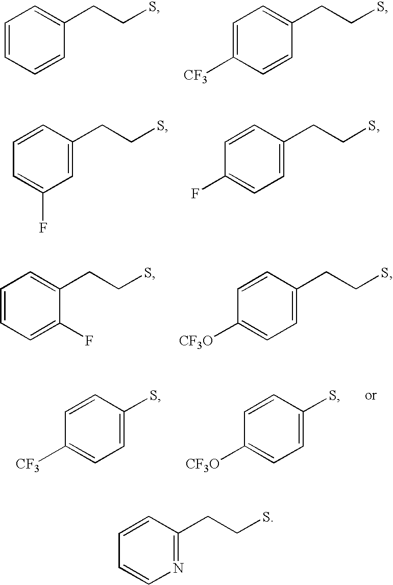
C1=CC=CC(CCS)=C1.C1=C([CF3])C=CC(CCS)=C1.C1(F)=CC=CC(CCS)=C1.C1=C(F)C=CC(CCS)=C1.C1=CC=C(F)C(CCS)=C1.C1=C([CF3O])C=CC(CCS)=C1.C1=C([CF3])C=CC(S)=C1.C1=C([CF3O])C=CC(S)=C1.C1=CC=CC(CCS)=N1
